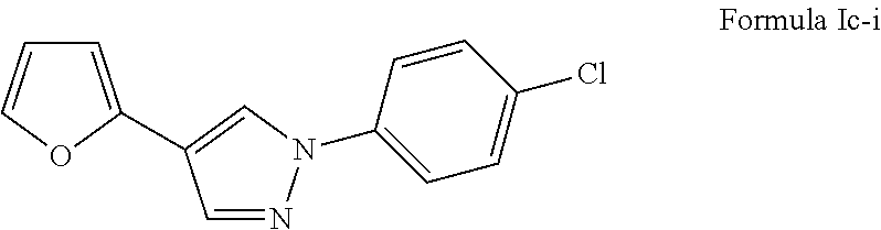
C1=NN(C2=CC=C(Cl)C=C2)C=C1C1=CC=CO1
